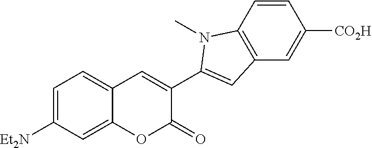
C1=C([Et2N])C=C2C(=C1)C=C(C1=CC3=C(C=CC([CO2H])=C3)N1C)C(=O)O2
